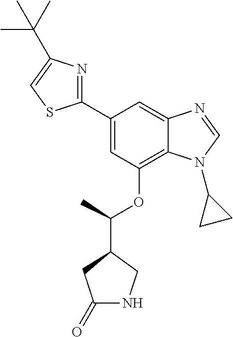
C1(C2=CC(OC(C3CC(=O)NC3)C)=C3C(=C2)N=CN3C2CC2)=NC(C(C)(C)C)=CS1
